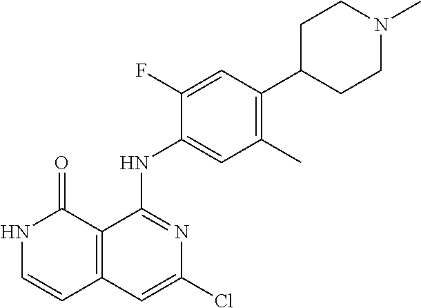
C1=C(F)C(NC2=NC(Cl)=CC3=C2C(=O)NC=C3)=CC(C)=C1C1CCN(C)CC1
